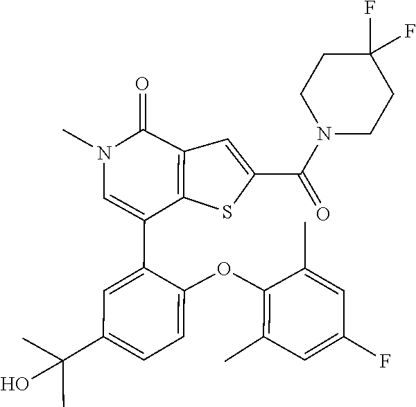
C1(C)=C(OC2=CC=C(C(C)(C)O)C=C2C2=CN(C)C(=O)C3=C2SC(C(N2CCC(F)(F)CC2)=O)=C3)C(C)=CC(F)=C1
